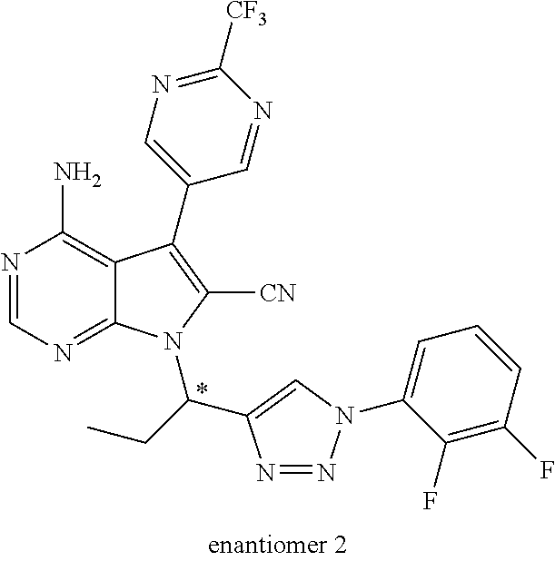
C12=C(N)N=CN=C1N(C(CC)C1=CN(C3=CC=CC(F)=C3F)N=N1)C([CN])=C2C1=CN=C([CF3])N=C1
